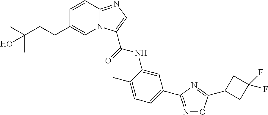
C1=CC2=NC=C(C(=O)NC3=CC(C4=NOC(C5CC(F)(F)C5)=N4)=CC=C3C)N2C=C1CCC(C)(C)O
